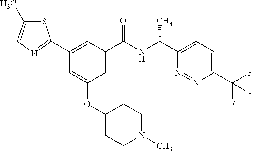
C1=C(C(NC(C2=CC=C(C(F)(F)F)N=N2)C)=O)C=C(C2=NC=C(C)S2)C=C1OC1CCN(C)CC1
